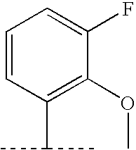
C1=CC(C(C)C)=C(OC)C(F)=C1
